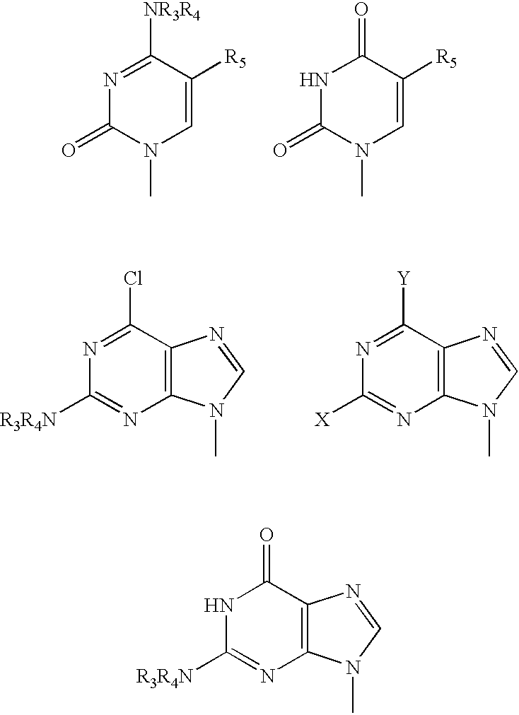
N1C([R3R4N])=NC2=C(C1=O)N=CN2C.N1=C([NR3R4])C([R5])=CN(C)C1=O.N1C(=O)N(C)C=C([R5])C1=O.N1=C(Cl)C2=C(N=C1[R3R4N])N(C)C=N2.N1=C([Y])C2=C(N=C1[X])N(C)C=N2
